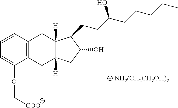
C1=CC2=C(C(OC[COO])=C1)CC1([H])C([H])(C2)C(CCC(CCCCC)O)C(O)C1.[NH2(CH2CH2OH)2]
